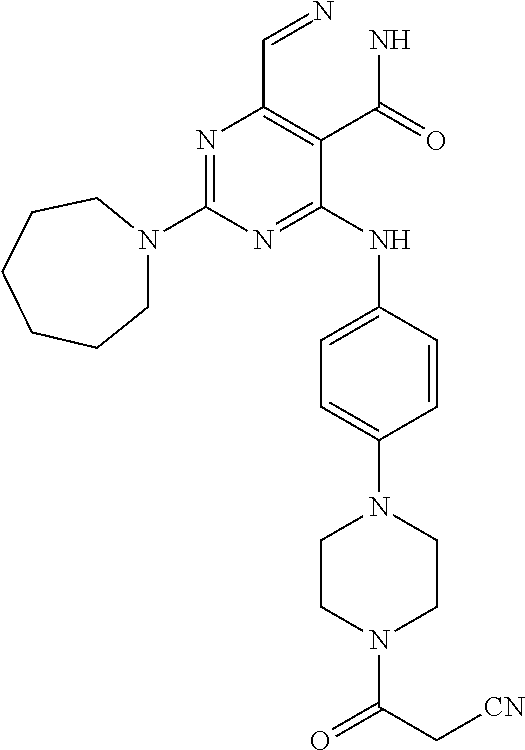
N1=C(N2CCCCCC2)N=C(NC2=CC=C(N3CCN(C(C[CN])=O)CC3)C=C2)C(C(N)=O)=C1C=N
